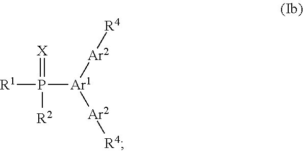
[R1]P(=[X])([R2])[Ar1]([Ar2][R4])[Ar2][R4]
